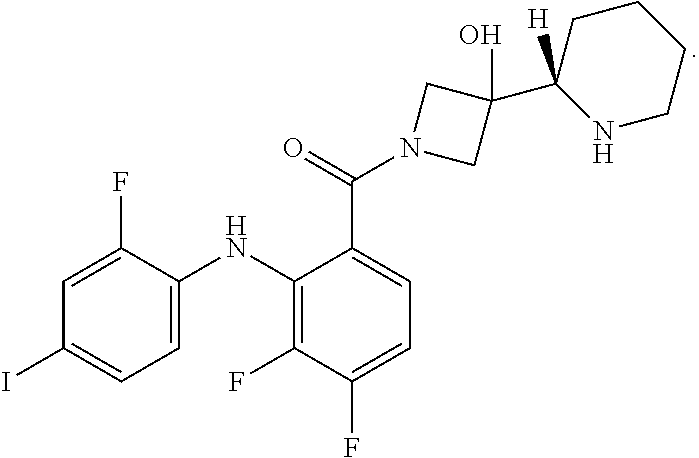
C1=C(NC2=C(F)C(F)=CC=C2C(=O)N2CC(C3([H])NCCCC3)(O)C2)C(F)=CC(I)=C1
